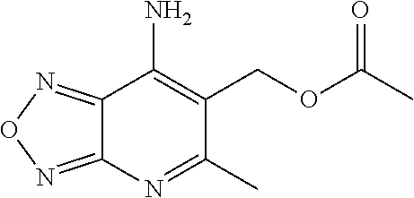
C12=NON=C1N=C(C)C(COC(C)=O)=C2N
